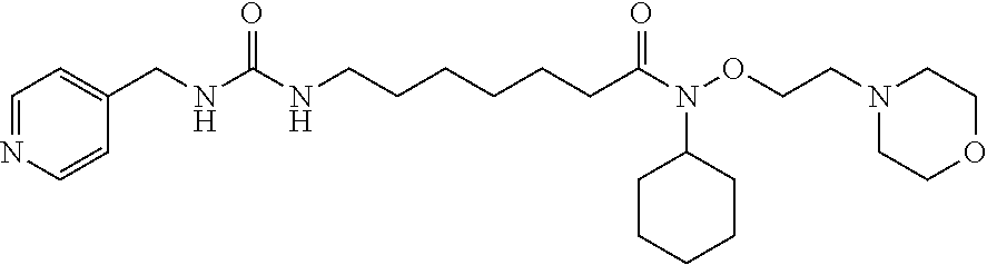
C(C1=CC=NC=C1)NC(NCCCCCCC(N(OCCN1CCOCC1)C1CCCCC1)=O)=O
